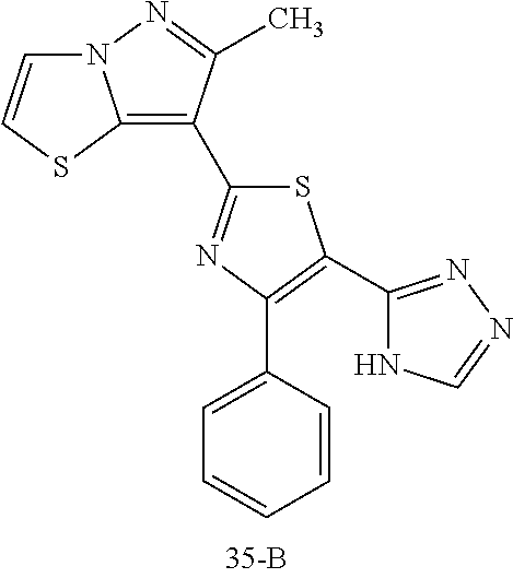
C12=C(C3=NC(C4=CC=CC=C4)=C(C4=NN=CN4)S3)C(C)=NN1C=CS2
